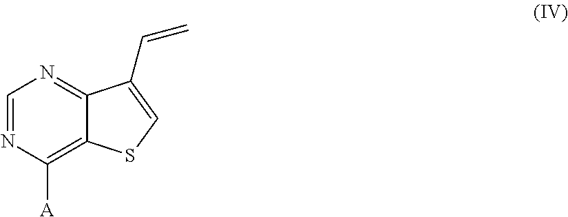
C1=NC([A])=C2C(=N1)C(C=C)=CS2
